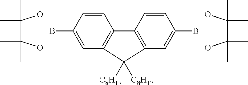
OC(C(O)(C)C)(C)C.C1=CC(B)=CC2=C1C1=C(C=C(B)C=C1)C2([C8H17])[C8H17].OC(C(O)(C)C)(C)C
